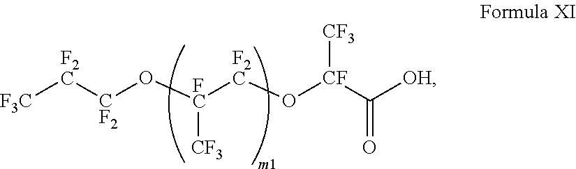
[F3C][F2C][CF2]O[FC]([F2C]O[CF](C([OH])=O)[CF3])[CF3]
